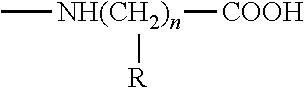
C[NH(CH2)n]([COOH])[R]
